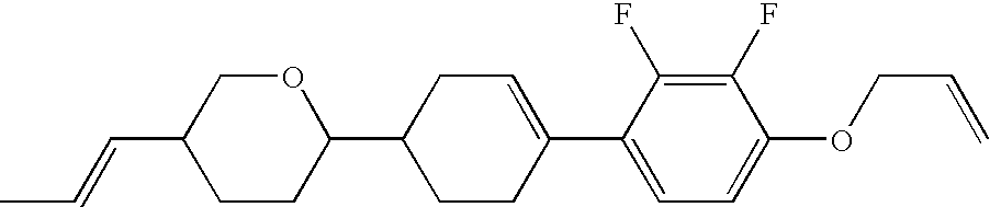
C1(F)=C(F)C(C2=CCC(C3OCC(C=CC)CC3)CC2)=CC=C1OCC=C
